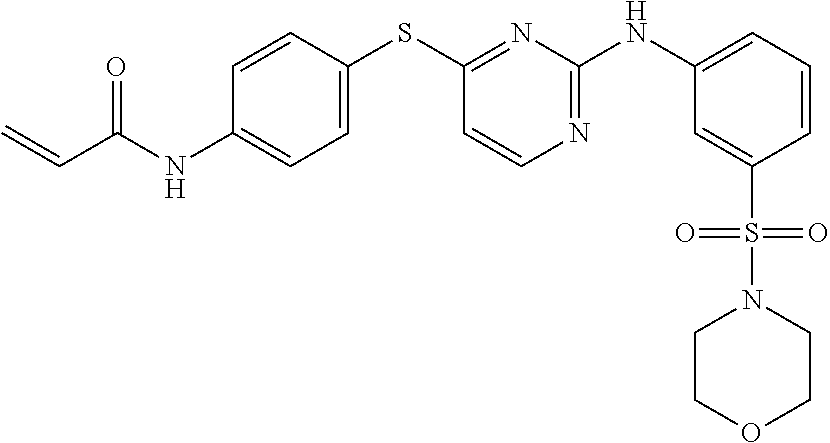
C1=CC(SC2=NC(NC3=CC=CC(S(=O)(N4CCOCC4)=O)=C3)=NC=C2)=CC=C1NC(C=C)=O
